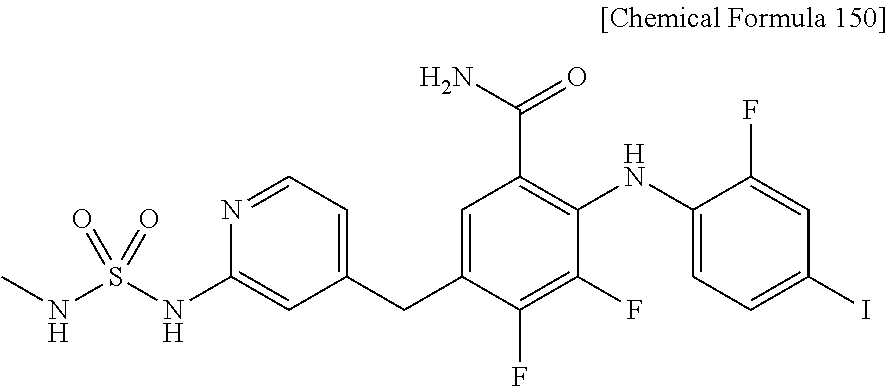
N1=CC=C(CC2=CC(C(N)=O)=C(NC3=CC=C(I)C=C3F)C(F)=C2F)C=C1NS(NC)(=O)=O
